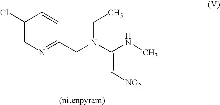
C1(Cl)=CN=C(CN(C(NC)=C[NO2])CC)C=C1
